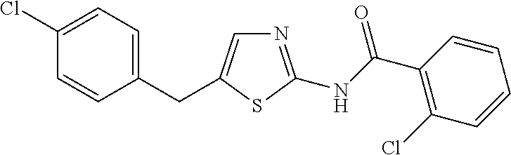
N1=C(NC(C2=C(Cl)C=CC=C2)=O)SC(CC2=CC=C(Cl)C=C2)=C1
